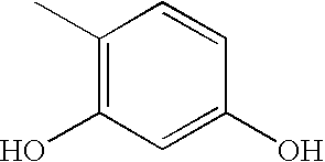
CC1=C(O)C=C(O)C=C1
